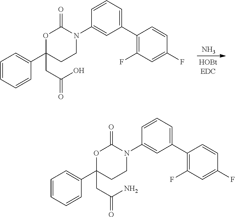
C1=CC=CC(C2(CC(O)=O)CCN(C3=CC(C4=C(F)C=C(F)C=C4)=CC=C3)C(=O)O2)=C1.N.C1=CC=CC(C2(CC(N)=O)CCN(C3=CC(C4=C(F)C=C(F)C=C4)=CC=C3)C(=O)O2)=C1
